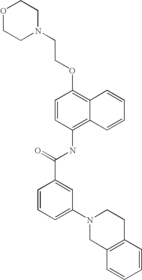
O1CCN(CCOC2=C3C(=C(NC(C4=CC(N5CC6=C(CC5)C=CC=C6)=CC=C4)=O)C=C2)C=CC=C3)CC1
